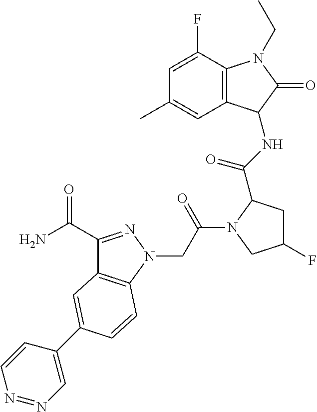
C1(C(N)=O)=NN(CC(=O)N2C(C(NC3C4=C(N(CC)C3=O)C(F)=CC(C)=C4)=O)CC(F)C2)C2=C1C=C(C1=CN=NC=C1)C=C2
